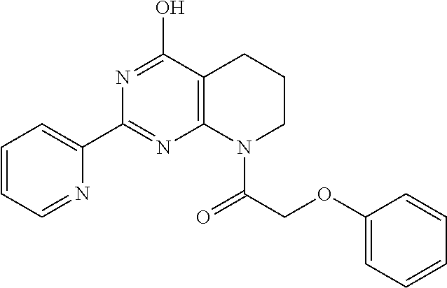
C1=CC=NC(C2=NC3=C(C(O)=N2)CCCN3C(=O)COC2=CC=CC=C2)=C1
